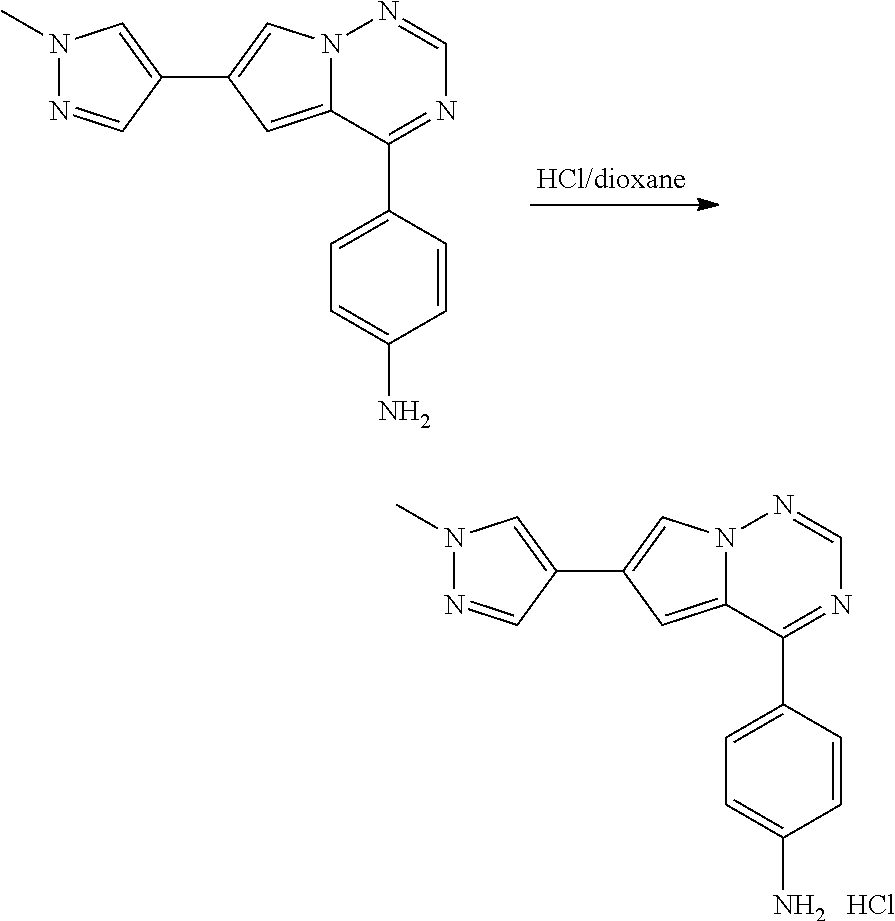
N12C(=CC(C3=CN(C)N=C3)=C1)C(C1=CC=C(N)C=C1)=NC=N2.N12C(=CC(C3=CN(C)N=C3)=C1)C(C1=CC=C(N)C=C1)=NC=N2.Cl
